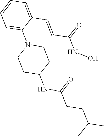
C1=C(C=CC(NO)=O)C(N2CCC(NC(=O)CCC(C)C)CC2)=CC=C1
